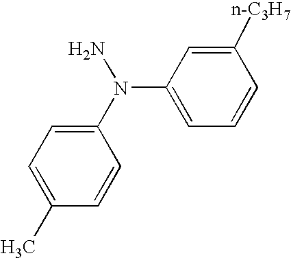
C1=CC(N(N)C2=CC=CC([n-C3H7])=C2)=CC=C1C
